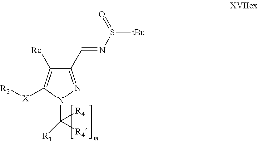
C1(C=NS([tBu])=O)=NN(C([R4])([R4])[R1])C([X][R2])=C1[Rc]
